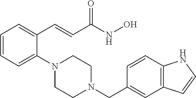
C1=CC=C(N2CCN(CC3=CC4=C(C=C3)NC=C4)CC2)C(C=CC(NO)=O)=C1
